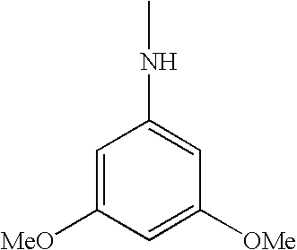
C1=C([MeO])C=C([OMe])C=C1NC
